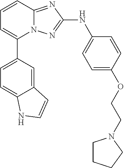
C1=CC2=NC(NC3=CC=C(OCCN4CCCC4)C=C3)=NN2C(C2=CC=C3C(=C2)C=CN3)=C1
